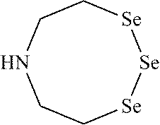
[Se]1[Se]CCNCC[Se]1
